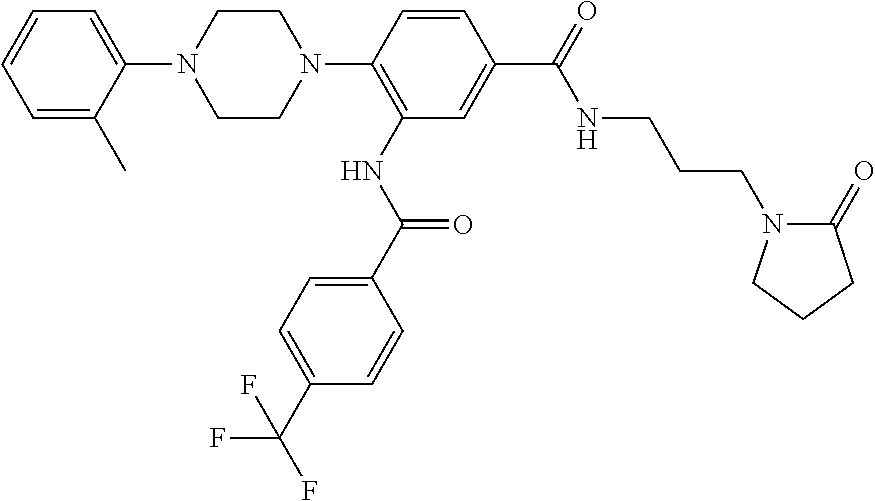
C1=CC=C(C)C(N2CCN(C3=C(NC(C4=CC=C(C(F)(F)F)C=C4)=O)C=C(C(NCCCN4C(=O)CCC4)=O)C=C3)CC2)=C1
